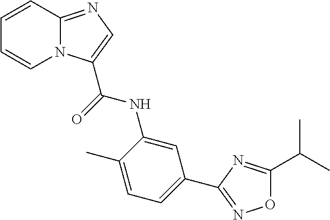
N12C(=NC=C1C(=O)NC1=CC(C3=NOC(C(C)C)=N3)=CC=C1C)C=CC=C2
